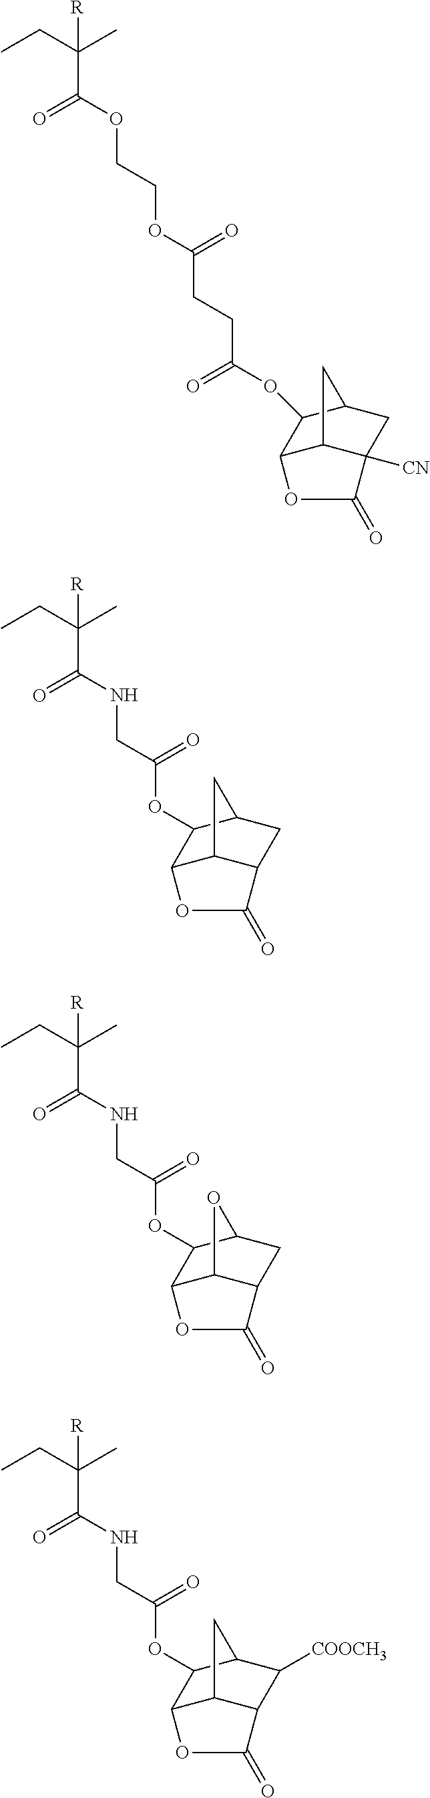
CCC(C)([R])C(=O)OCCOC(=O)CCC(=O)OC1C2C3C([CN])(CC1C3)C(=O)O2.CCC(C)([R])C(=O)NCC(OC1C2C3C(CC1C3)C(=O)O2)=O.CCC(C)([R])C(=O)NCC(OC1C2C3C(CC1O3)C(=O)O2)=O.CCC(C)([R])C(=O)NCC(OC1C2C3C(C([COOCH3])C1C3)C(=O)O2)=O
